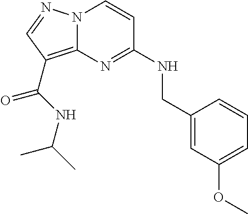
N12C(=C(C(NC(C)C)=O)C=N1)N=C(NCC1=CC(OC)=CC=C1)C=C2
